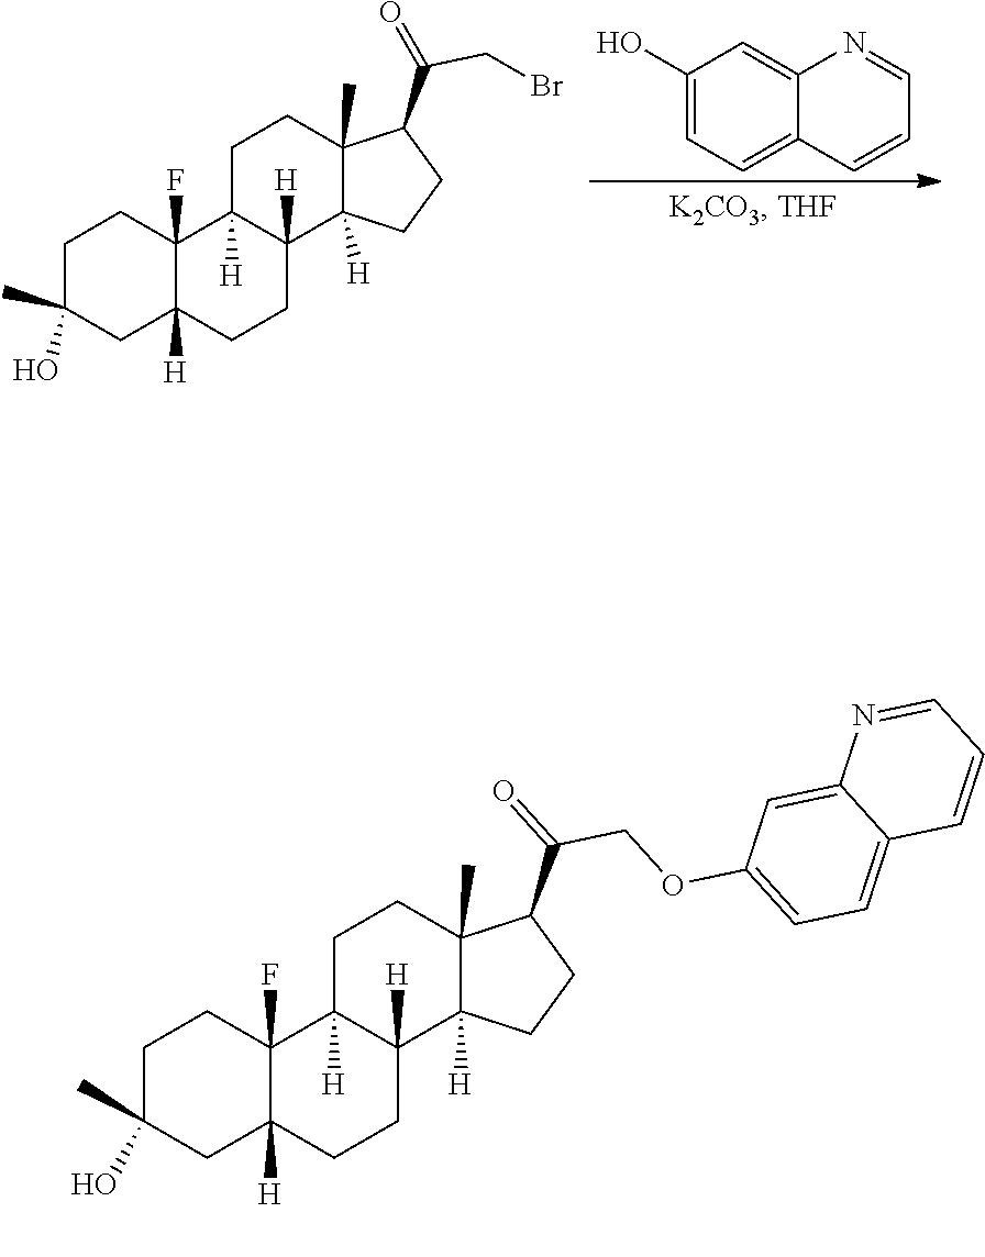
C1C(C)(O)CC2([H])C(F)(C1)C1([H])C([H])(CC2)C2([H])C(C)(CC1)C(C(=O)COC1=CC=C3C(=C1)N=CC=C3)CC2.C1C(C)(O)CC2([H])C(F)(C1)C1([H])C([H])(CC2)C2([H])C(C)(CC1)C(C(=O)CBr)CC2.C1(O)=CC=C2C(=C1)N=CC=C2
